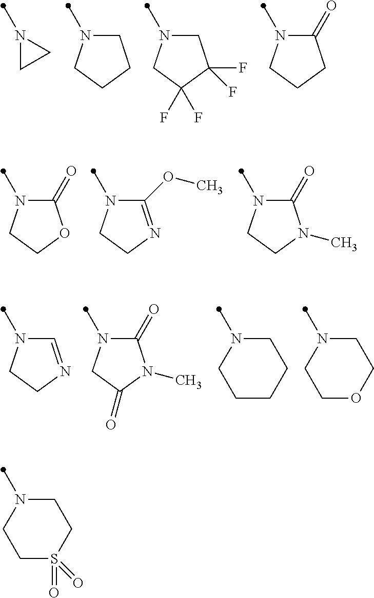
N1(C)CC1.N1(C)CCCC1.N1(C)CC(F)(F)C(F)(F)C1.N1(C)C(=O)CCC1.N1(C)C(=O)OCC1.N1(C)C(OC)=NCC1.N1(C)C(=O)N(C)CC1.N1(C)C=NCC1.N1(C)C(=O)N(C)C(=O)C1.N1(C)CCCCC1.N1(C)CCOCC1.N1(C)CCS(=O)(=O)CC1
